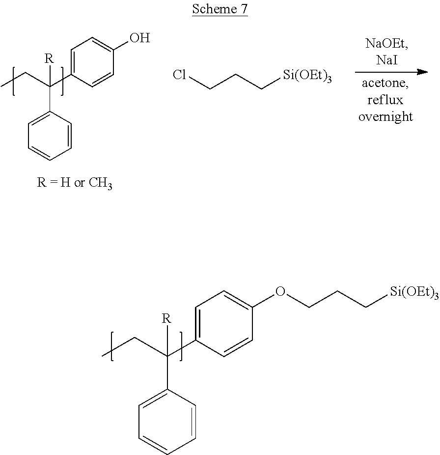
C1(C(CC)([R])C2=CC=C(OCCC[Si(OEt)3])C=C2)=CC=CC=C1.C1(C(CC)([R])C2=CC=C(O)C=C2)=CC=CC=C1.ClCCC[Si(OEt)3]
